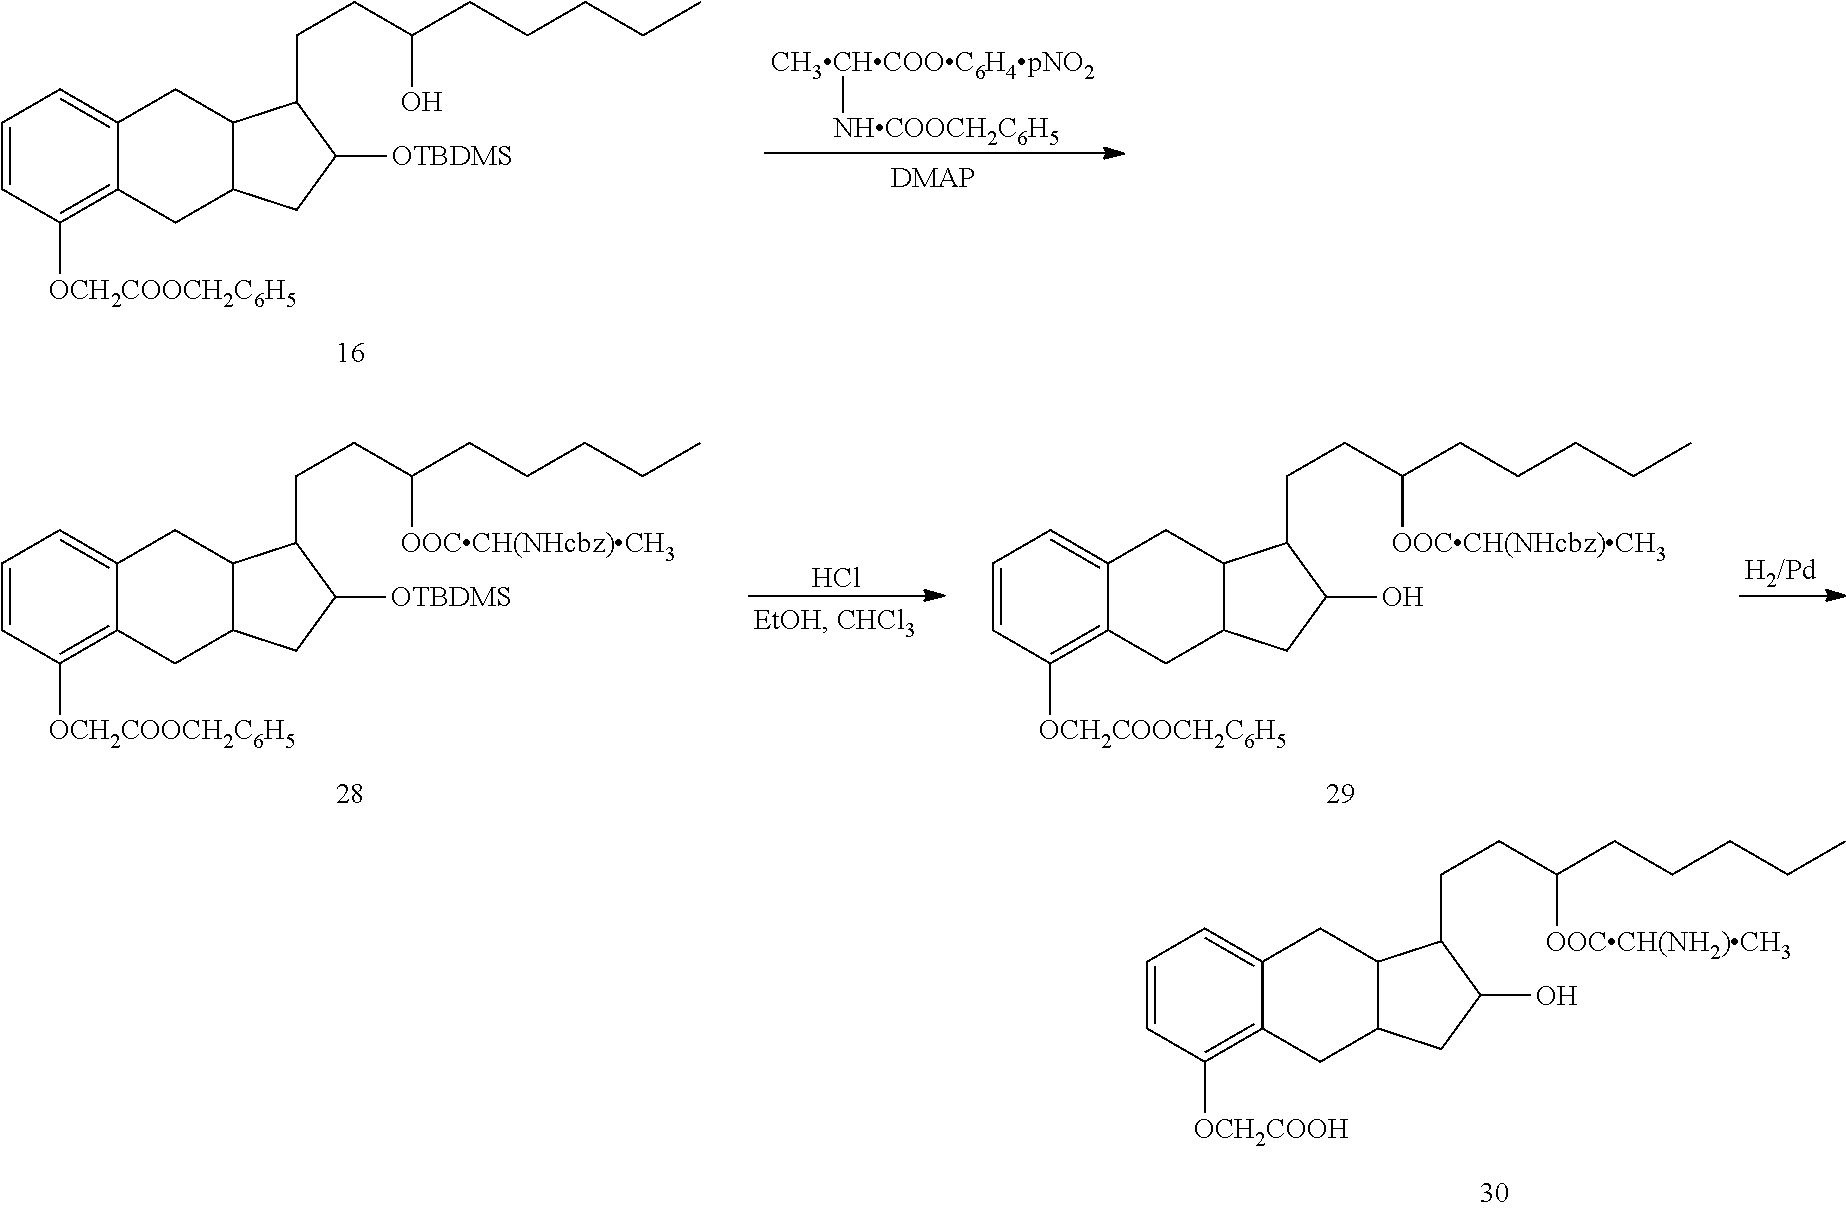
C1=CC([OCH2COOCH2C6H5])=C2C(=C1)CC1C(C2)CC([OTBDMS])C1CCC(CCCCC)O.[CH3CHCOOC6H4pNO2][NHCOOCH2C6H5].C1=CC([OCH2COOH])=C2C(=C1)CC1C(C2)CC(O)C1CCC(CCCCC)[OOCCH(NH2)CH3].C1=CC([OCH2COOCH2C6H5])=C2C(=C1)CC1C(C2)CC([OTBDMS])C1CCC(CCCCC)[OOCCH(NHcbz)CH3].Cl.C1=CC([OCH2COOCH2C6H5])=C2C(=C1)CC1C(C2)CC(O)C1CCC(CCCCC)[OOCCH(NHcbz)CH3]
